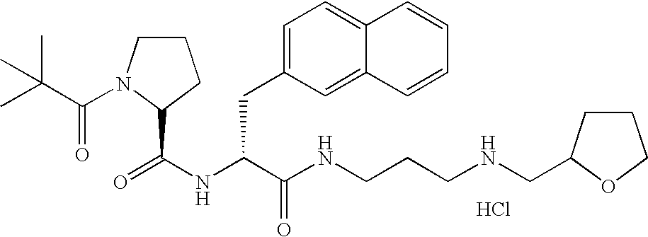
Cl.N(C(C(NCCCNCC1CCCO1)=O)CC1=CC=C2C(=C1)C=CC=C2)C(=O)C1N(C(=O)C(C)(C)C)CCC1
